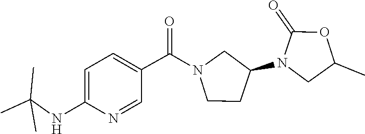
C1(=O)OC(C)CN1C1CCN(C(C2=CC=C(NC(C)(C)C)N=C2)=O)C1
